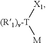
[X1][(R1)v-T][M]
